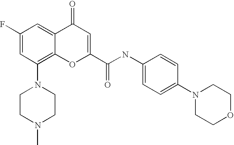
C1(F)=CC(N2CCN(C)CC2)=C2C(=C1)C(=O)C=C(C(=O)NC1=CC=C(N3CCOCC3)C=C1)O2
